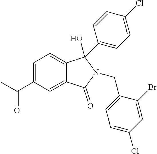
C1=C(C(C)=O)C=C2C(=C1)C(C1=CC=C(Cl)C=C1)(O)N(CC1=CC=C(Cl)C=C1Br)C2=O
